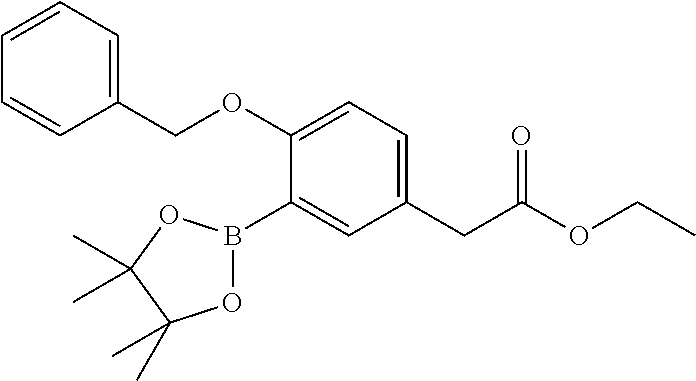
C1(COC2=CC=C(CC(OCC)=O)C=C2B2OC(C)(C)C(C)(C)O2)=CC=CC=C1
